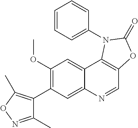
C1(C2=C(OC)C=C3C(=C2)N=CC2=C3N(C3=CC=CC=C3)C(=O)O2)=C(C)ON=C1C
